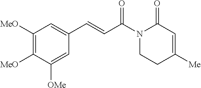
C1([MeO])=C([MeO])C([OMe])=CC(C=CC(N2CCC([Me])=CC2=O)=O)=C1
